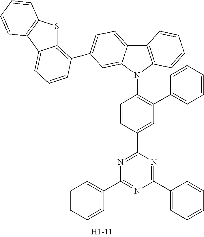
C12=C(N(C3=C(C4=CC=CC=C4)C=C(C4=NC(C5=CC=CC=C5)=NC(C5=CC=CC=C5)=N4)C=C3)C3=CC(C4=C5SC6=C(C5=CC=C4)C=CC=C6)=CC=C13)C=CC=C2
